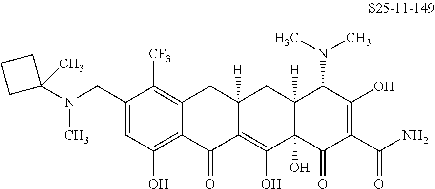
C1(CN(C2(C)CCC2)C)=CC(O)=C2C(=C1[CF3])CC1([H])C(=C(O)C3(O)C([H])(C1)C(N(C)C)C(O)=C(C(N)=O)C3=O)C2=O
